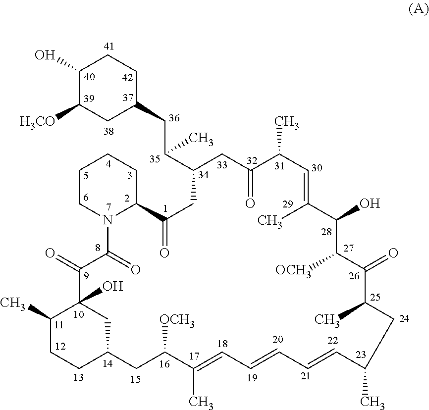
C1(O)C([H3CO])CC(CC(C2CC(=O)C(C)C=C(C)C(O)C([OCH3])C(=O)C(C)CC(C)C=CC=CC=C(C)C([OCH3])CC3CCC(C)C(O)(C(=O)C(=O)N4C(C(=O)C2)CCCC4)C3)C)CC1
